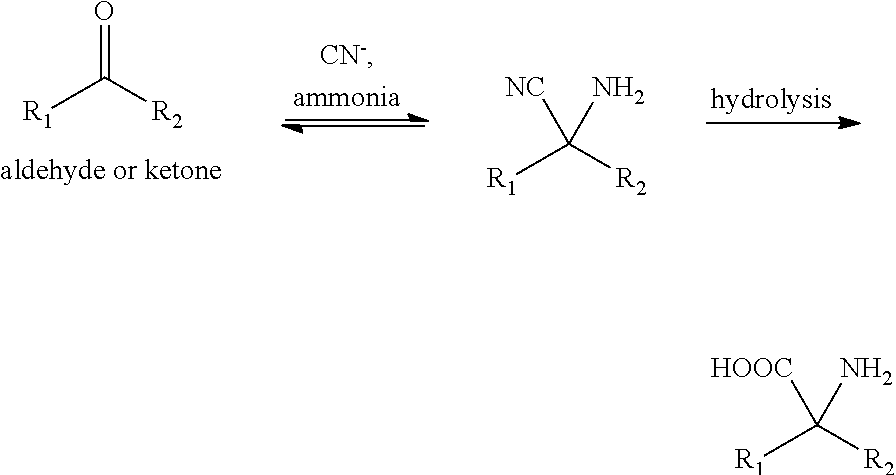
O=C([R2])[R1].[R1]C([R2])([NC])N.[R1]C([R2])([HOOC])N
